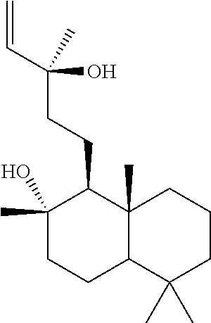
C1(O)(C)C(CCC(C=C)(O)C)C2(C)C(CC1)C(C)(C)CCC2
